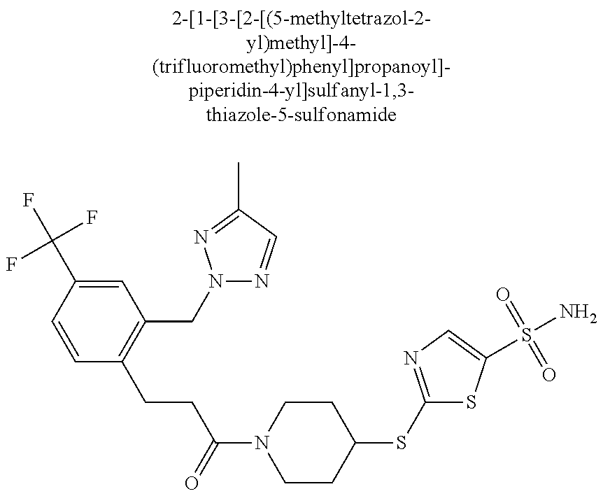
C1=CC(C(F)(F)F)=CC(CN2N=CC(C)=N2)=C1CCC(N1CCC(SC2=NC=C(S(N)(=O)=O)S2)CC1)=O
